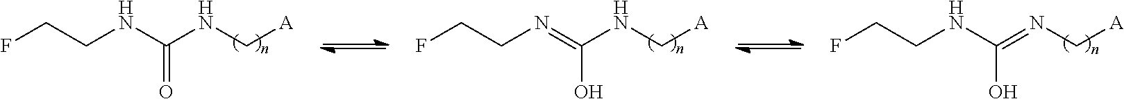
C(NC(NC[A])=O)CF.C(N=C(NC[A])O)CF.C(NC(=NC[A])O)CF
